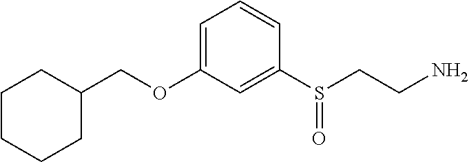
C1(COC2=CC=CC(S(CCN)=O)=C2)CCCCC1
